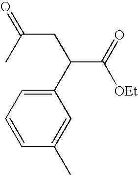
C1(C(CC(=O)C)C(=O)[OEt])=CC=CC(C)=C1
